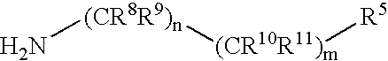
N[(CR8R9)n][(CR10R11)m][R5]
